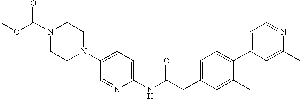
N1(C(OC)=O)CCN(C2=CC=C(NC(CC3=CC=C(C4=CC=NC(C)=C4)C(C)=C3)=O)N=C2)CC1
